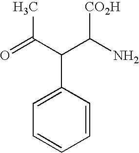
O=C(C)C(C1=CC=CC=C1)C([CO2H])N
